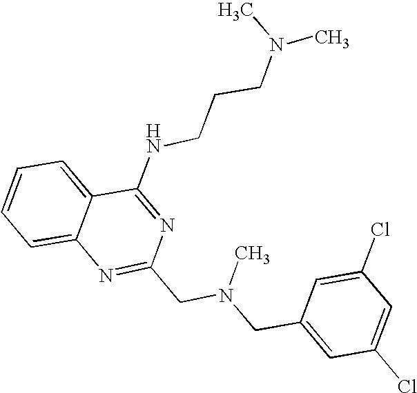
C1=CC=C2C(=C1)N=C(CN(CC1=CC(Cl)=CC(Cl)=C1)C)N=C2NCCCN(C)C
